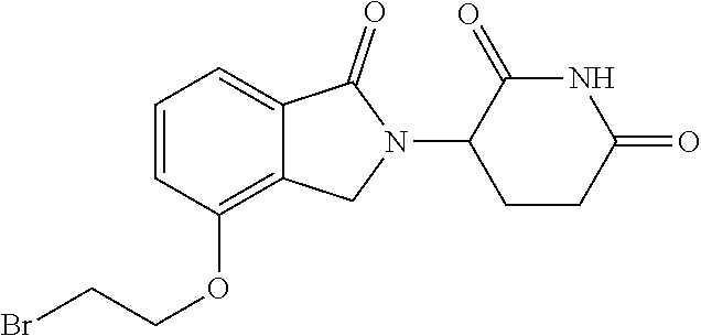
C1=CC(OCCBr)=C2C(=C1)C(=O)N(C1C(=O)NC(=O)CC1)C2
